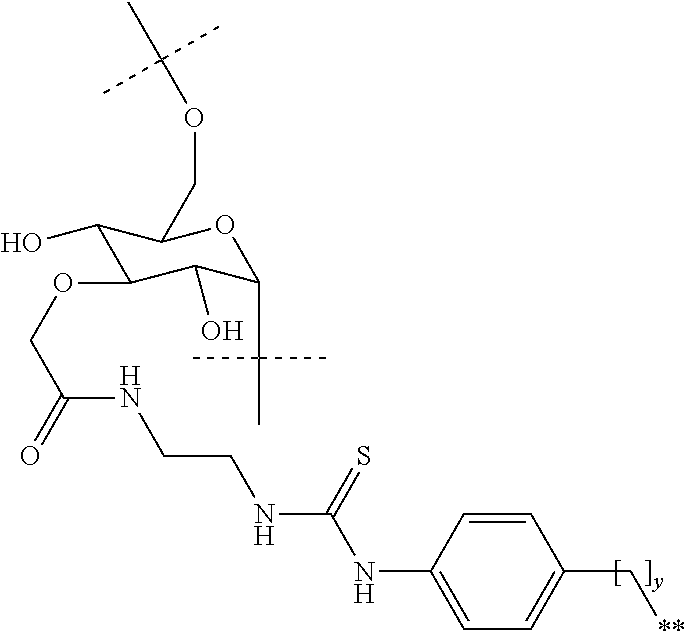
C1(O)C(OCC(=O)NCCNC(NC2=CC=C(C[**])C=C2)=S)C(O)C(C(C)(C)C)OC1COC(C)(C)C
